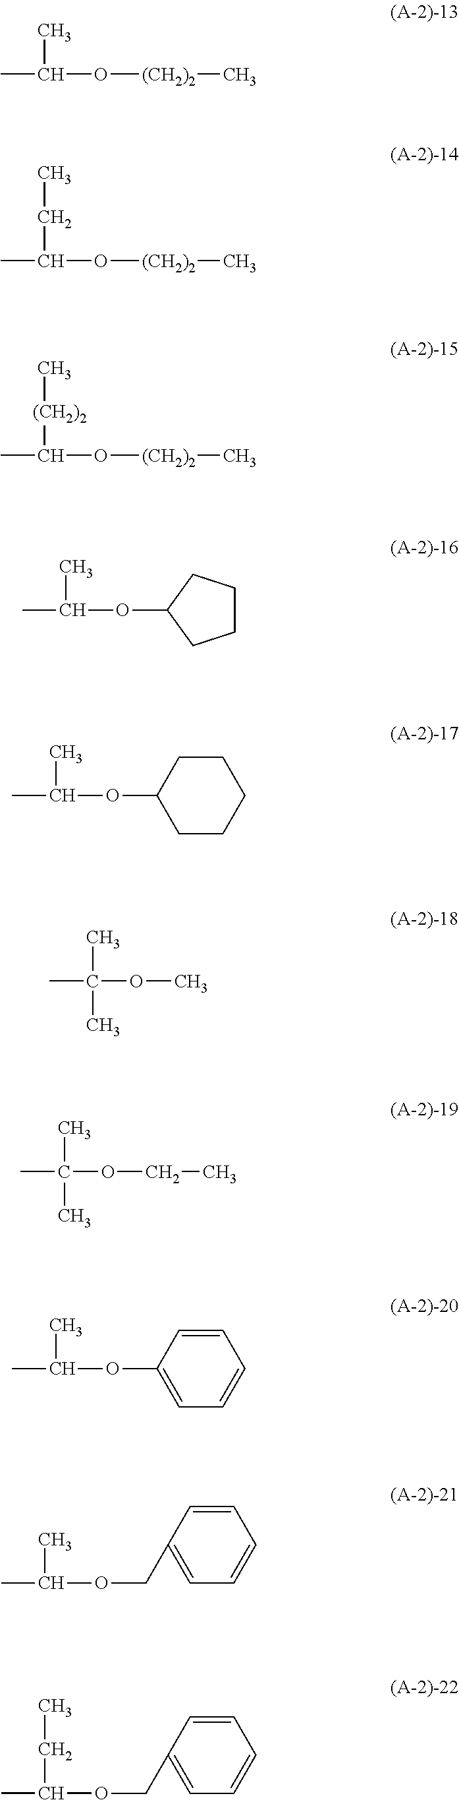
C(O[(CH2)2]C)(C)C.C(O[(CH2)2]C)(CC)C.C(O[(CH2)2]C)([(CH2)2]C)C.C(OC1CCCC1)(C)C.C(OC1CCCCC1)(C)C.C(OC)(C)(C)C.C(OCC)(C)(C)C.C(OC1=CC=CC=C1)(C)C.C(OCC1=CC=CC=C1)(C)C.C(OCC1=CC=CC=C1)(CC)C
